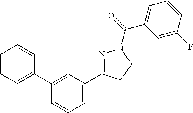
C1=CC=C(C2=CC(C3=NN(C(C4=CC=CC(F)=C4)=O)CC3)=CC=C2)C=C1
